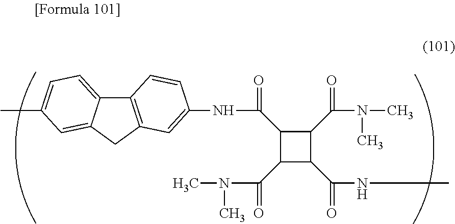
C1(C(N(C)C)=O)C(C(NC)=O)C(C(N(C)C)=O)C1C(=O)NC1=CC2=C(C3=CC=C(C)C=C3C2)C=C1
